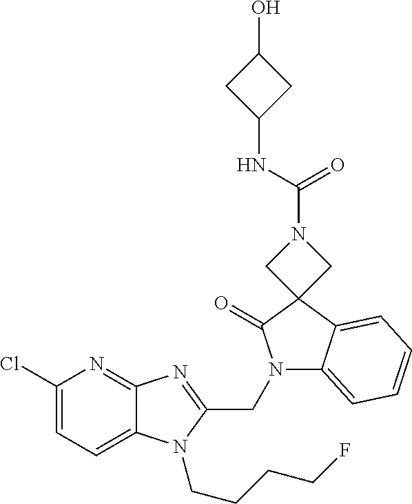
C1(Cl)=CC=C2C(=N1)N=C(CN1C3=CC=CC=C3C3(C1=O)CN(C(NC1CC(O)C1)=O)C3)N2CCCCF
